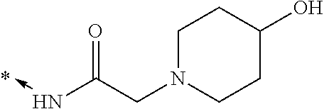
N(->C)C(CN1CCC(O)CC1)=O
